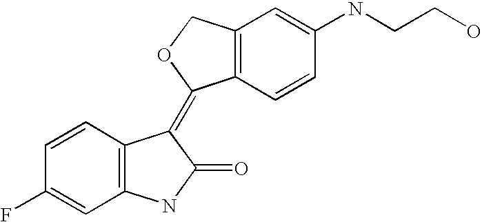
C12=C(C=C(NCCO)C=C1)COC2=C1C2=C(C=C(F)C=C2)NC1=O
